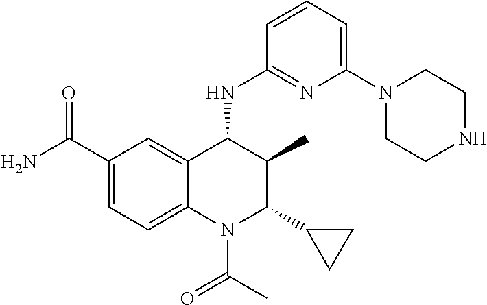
C1(C(N)=O)=CC=C2C(=C1)C(NC1=NC(N3CCNCC3)=CC=C1)C(C)C(C1CC1)N2C(C)=O
